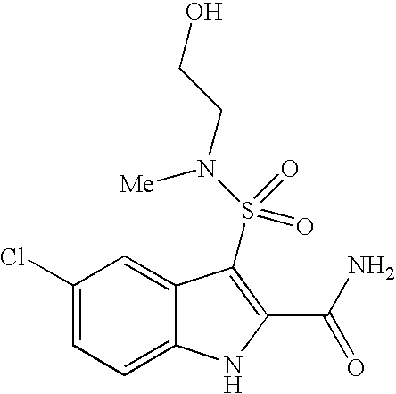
C1(Cl)=CC=C2C(=C1)C(S(N([Me])CCO)(=O)=O)=C(C(N)=O)N2
